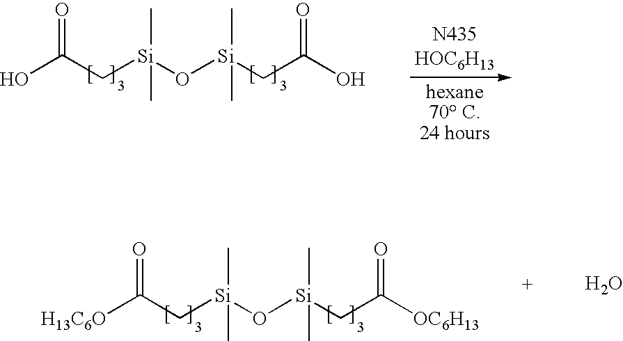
OC(C[Si](O[Si](CC(O)=O)(C)C)(C)C)=O.O.[H13C6O]C(C[Si](O[Si](CC([OC6H13])=O)(C)C)(C)C)=O
